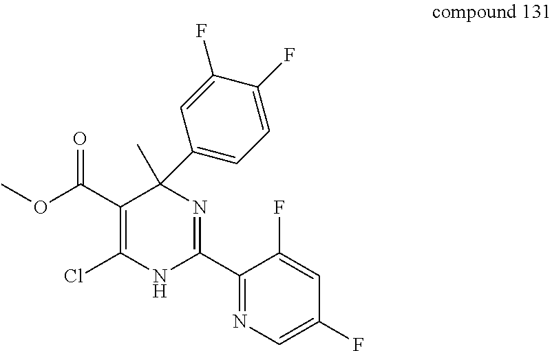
C1(C2=NC(C)(C3=CC=C(F)C(F)=C3)C(C(OC)=O)=C(Cl)N2)=NC=C(F)C=C1F
